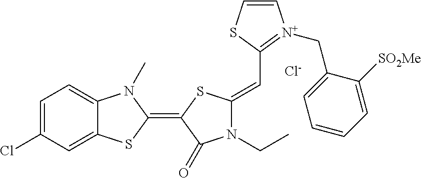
[Cl-].C1=C(Cl)C=C2C(=C1)N(C)C(=C1C(=O)N(CC)C(=CC3=[N+](CC4=CC=CC=C4[SO2Me])C=CS3)S1)S2
